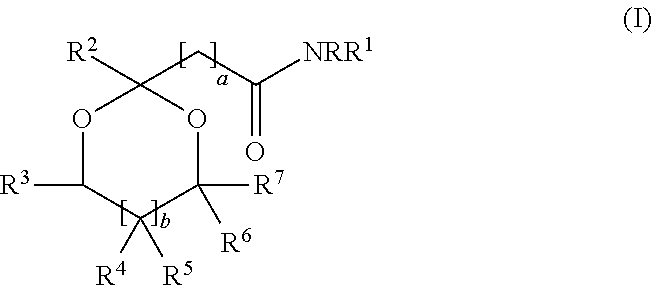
O1C([R3])C([R4])([R5])C([R7])([R6])OC1(CC([NRR1])=O)[R2]
